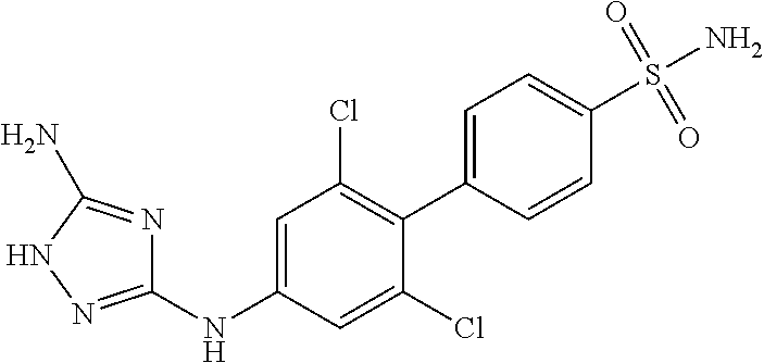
C1(NC2=CC(Cl)=C(C3=CC=C(S(N)(=O)=O)C=C3)C(Cl)=C2)=NNC(N)=N1
